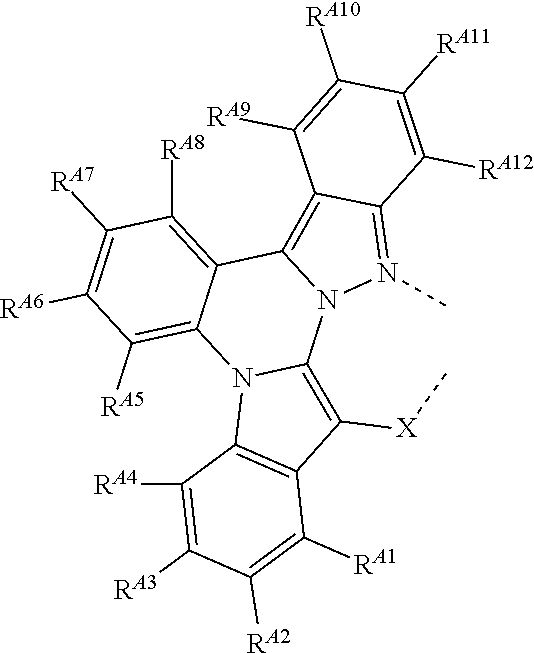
C1([RA7])=C([RA6])C([RA5])=C2C(=C1[RA8])C1=C3C(=N(C)N1C1=C([X]C)C4=C(N21)C([RA4])=C([RA3])C([RA2])=C4[RA1])C([RA12])=C([RA11])C([RA10])=C3[RA9]
